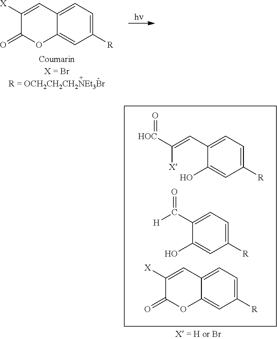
C1([R])=CC=C2C(=C1)OC(=O)C([X])=C2.C1([R])=CC=C(C=C([X])[HOC]=O)C(O)=C1.C1([R])=CC=C(C([H])=O)C(O)=C1.C1([R])=CC=C2C(=C1)OC(=O)C([X])=C2
